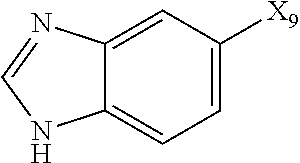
C1=C([X9])C=C2C(=C1)NC=N2
